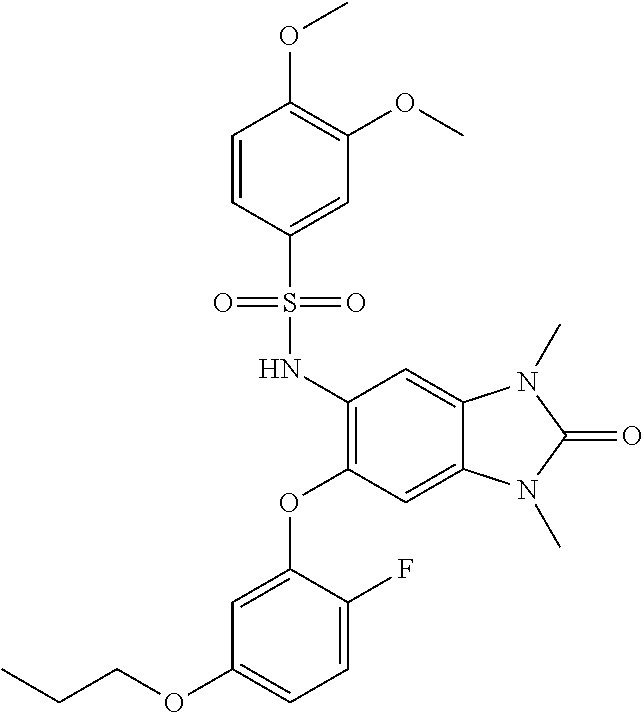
C1=C(OC2=C(NS(C3=CC(OC)=C(OC)C=C3)(=O)=O)C=C3C(=C2)N(C)C(=O)N3C)C(F)=CC=C1OCCC
